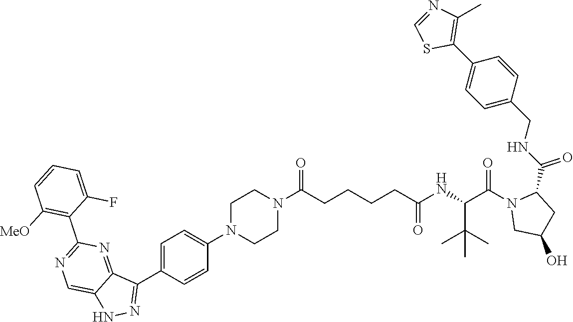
C1=C(F)C(C2=NC=C3NN=C(C4=CC=C(N5CCN(C(CCCCC(=O)NC(C(C)(C)C)C(N6C(C(NCC7=CC=C(C8=C(C)N=CS8)C=C7)=O)CC(O)C6)=O)=O)CC5)C=C4)C3=N2)=C([MeO])C=C1
